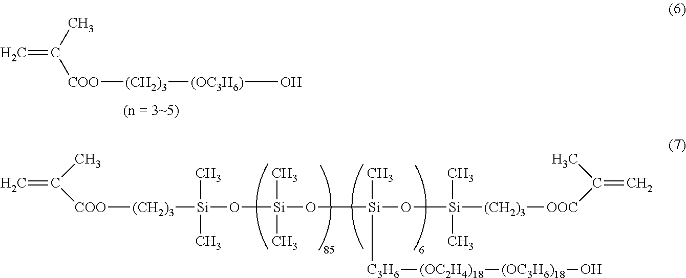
C=C(C)[COO][(CH2)3][Si](C)(C)O[Si](C)(C)O[Si](C)([C3H6][(OC2H4)18][(OC3H6)18]O)O[Si](C)(C)[(CH2)3][OOC]C(C)=C.C=C(C)[COO][(CH2)3][(OC3H6)]O
